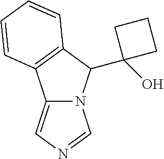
N12C(=CN=C1)C1=C(C2C2(O)CCC2)C=CC=C1
